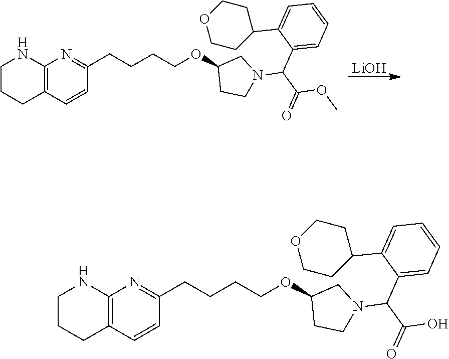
[LiOH].C1CCC2=C(N1)N=C(CCCCOC1CCN(C(C(=O)OC)C3=CC=CC=C3C3CCOCC3)C1)C=C2.C1CCC2=C(N1)N=C(CCCCOC1CCN(C(C(=O)O)C3=CC=CC=C3C3CCOCC3)C1)C=C2
